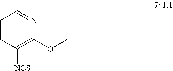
C1([NCS])=C(OC)N=CC=C1
